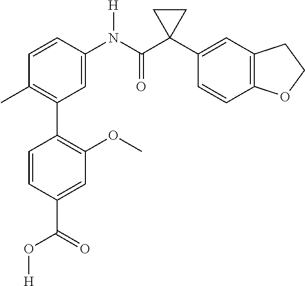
C1=C(N(C(C2(C3=CC4=C(C=C3)OCC4)CC2)=O)[H])C=CC(C)=C1C1=C(OC)C=C(C(=O)O[H])C=C1
